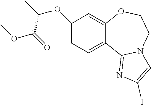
C1(OC(C)C(=O)OC)=CC=C2C(=C1)OCCN1C2=NC(I)=C1
